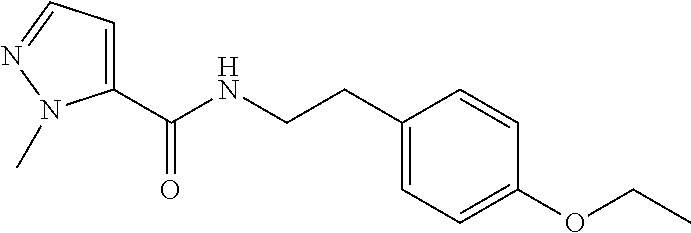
C(C1=CC=C(OCC)C=C1)CNC(C1=CC=NN1C)=O
